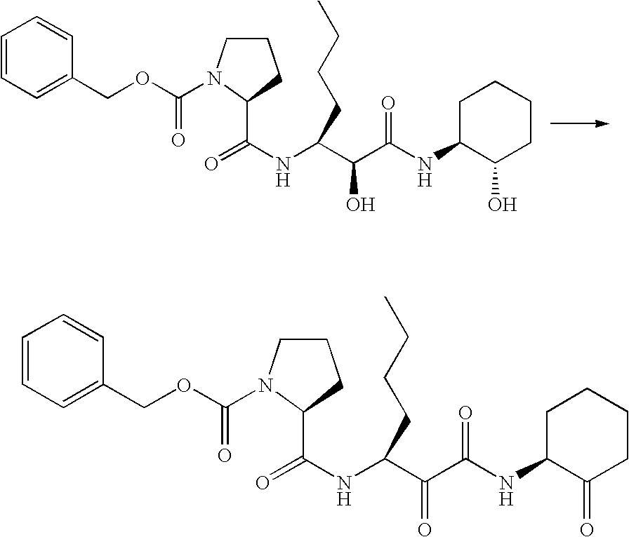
C(C(C(NC1C(O)CCCC1)=O)O)(CCCC)NC(C1N(C(OCC2=CC=CC=C2)=O)CCC1)=O.C(C(C(NC1C(=O)CCCC1)=O)=O)(CCCC)NC(C1N(C(OCC2=CC=CC=C2)=O)CCC1)=O
